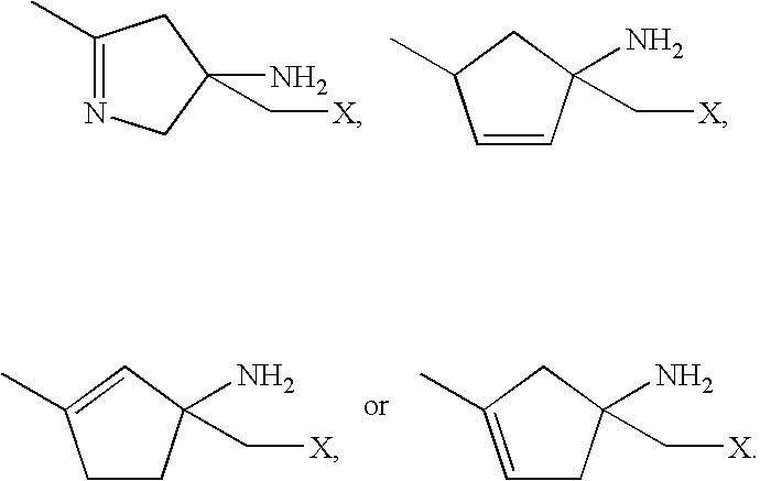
C1(C)=NCC(C[X])(N)C1.C1=CC(N)(C[X])CC1C.C1CC(N)(C[X])C=C1C.C1=C(C)CC(N)(C[X])C1
